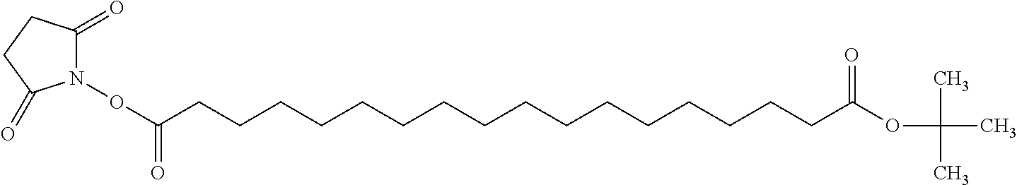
C(CCCCCCCCCCCCCCCCC(OC(C)(C)C)=O)(=O)ON1C(=O)CCC1=O
